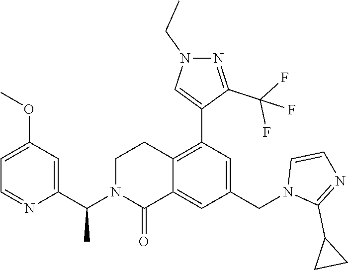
C1(OC)=CC=NC(C(N2C(=O)C3=CC(CN4C(C5CC5)=NC=C4)=CC(C4=CN(CC)N=C4C(F)(F)F)=C3CC2)C)=C1
